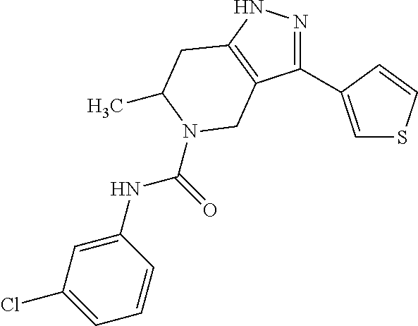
N1=C(C2=CSC=C2)C2=C(N1)CC(C)N(C(=O)NC1=CC(Cl)=CC=C1)C2
